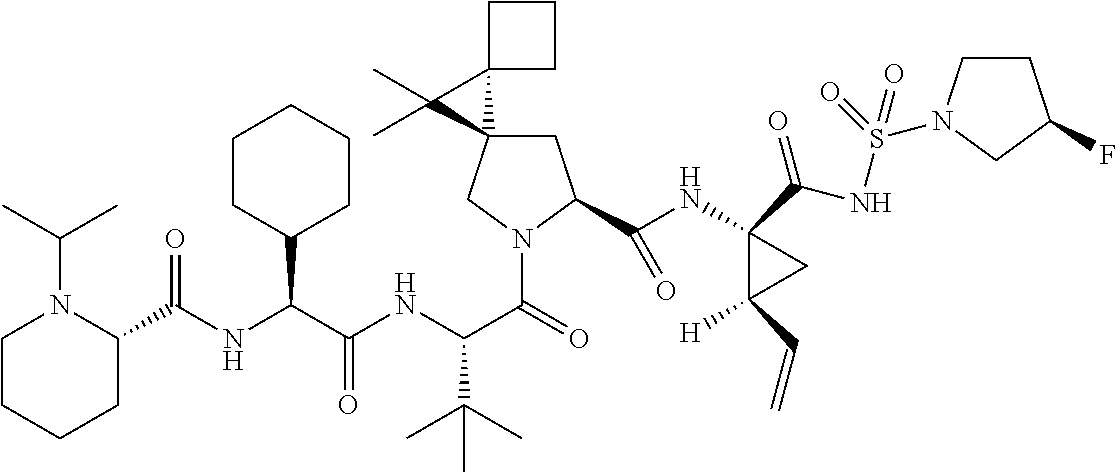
C1C2(CN(C(=O)C(NC(C(NC(=O)C3N(C(C)C)CCCC3)C3CCCCC3)=O)C(C)(C)C)C1C(NC1(C(NS(N3CCC(F)C3)(=O)=O)=O)C([H])(C=C)C1)=O)C1(C2(C)C)CCC1
